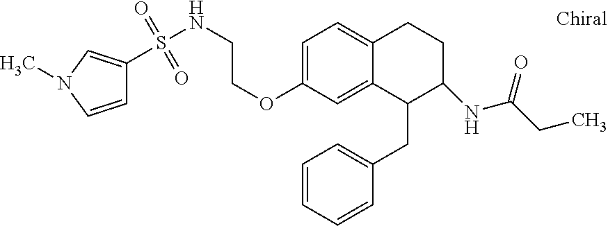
C1(CC2=CC=CC=C2)C(NC(CC)=O)CCC2=CC=C(OCCNS(=O)(=O)C3=CN(C)C=C3)C=C12
